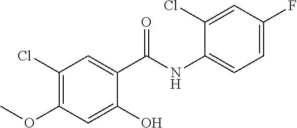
C1(Cl)=C(OC)C=C(O)C(C(NC2=CC=C(F)C=C2Cl)=O)=C1
